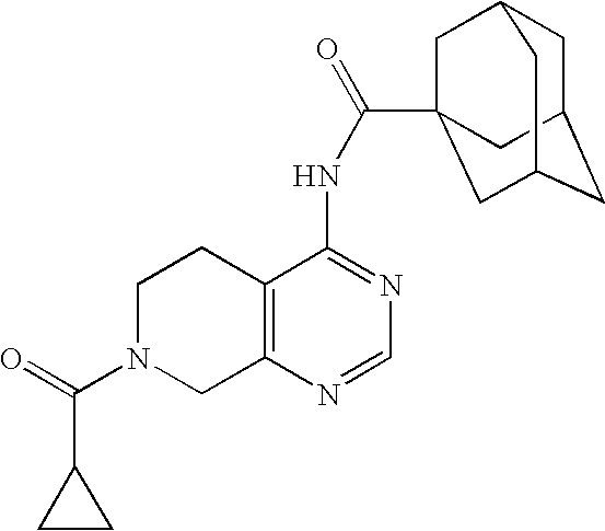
C1N(C(=O)C2CC2)CC2=C(C1)C(NC(=O)C13CC4CC(CC(C1)C4)C3)=NC=N2
